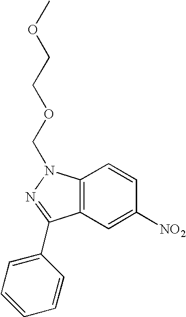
C12=C(C=C([NO2])C=C1)C(C1=CC=CC=C1)=NN2COCCOC
